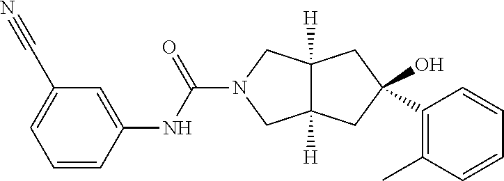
C12([H])C([H])(CN(C(NC3=CC(C#N)=CC=C3)=O)C1)CC(C1=C(C)C=CC=C1)(O)C2
